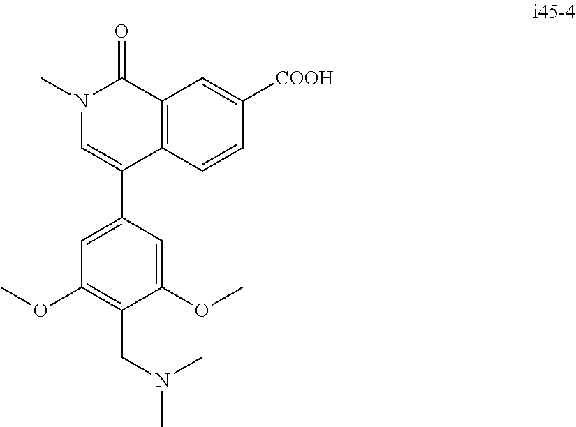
CN(CC1=C(OC)C=C(C2=CN(C)C(=O)C3=C2C=CC([COOH])=C3)C=C1OC)C
